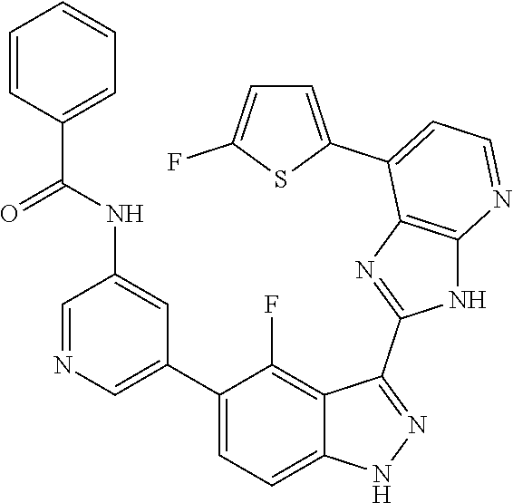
C1=NC=C(C2=CC=C3C(=C2F)C(C2=NC4=C(N2)N=CC=C4C2=CC=C(F)S2)=NN3)C=C1NC(C1=CC=CC=C1)=O
